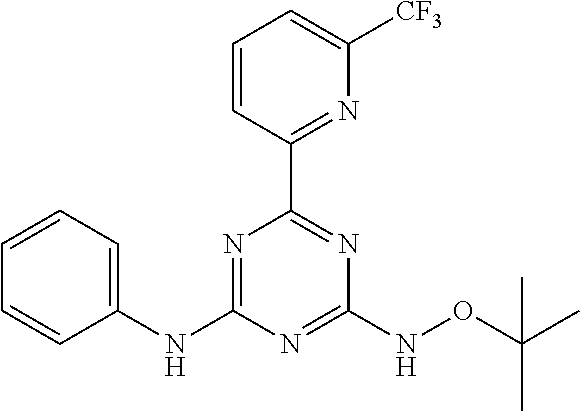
C1=CC=C(NC2=NC(C3=NC([CF3])=CC=C3)=NC(NOC(C)(C)C)=N2)C=C1
